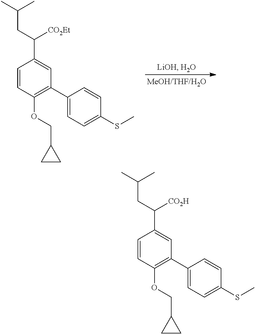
C1=CC(OCC2CC2)=C(C2=CC=C(SC)C=C2)C=C1C(CC(C)C)[CO2Et].C1=CC(OCC2CC2)=C(C2=CC=C(SC)C=C2)C=C1C(CC(C)C)[CO2H]
